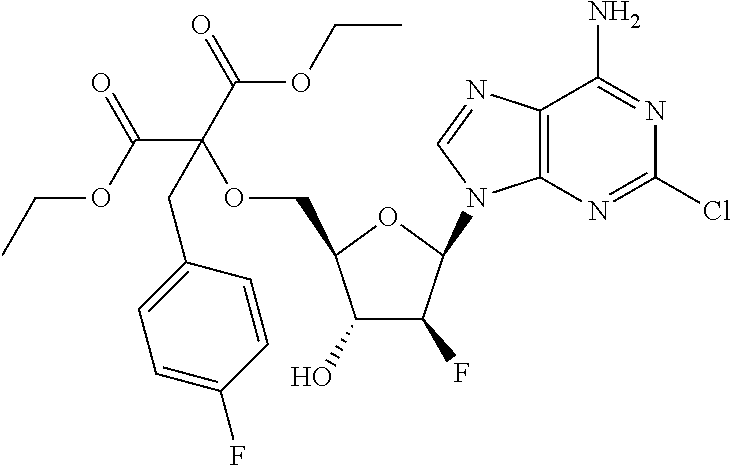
C12=C(N=CN1C1C(F)C(O)C(COC(C(OCC)=O)(C(=O)OCC)CC3=CC=C(F)C=C3)O1)C(N)=NC(Cl)=N2
